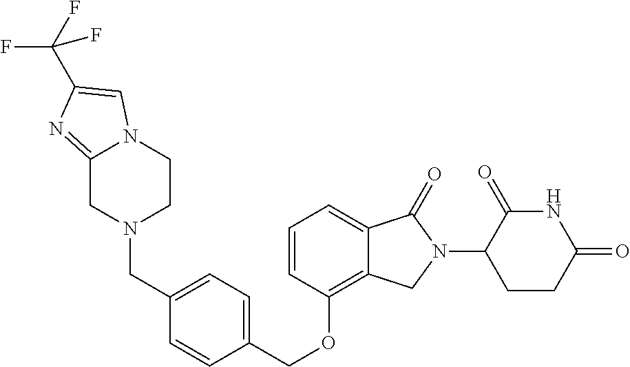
C(OC1=C2C(=CC=C1)C(=O)N(C1C(=O)NC(=O)CC1)C2)C1=CC=C(CN2CCN3C(=NC(C(F)(F)F)=C3)C2)C=C1
